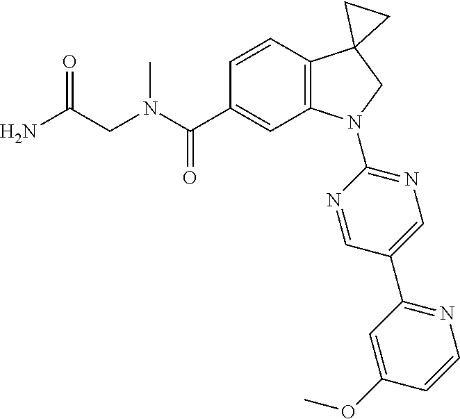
C(C1=CC2=C(C=C1)C1(CN2C2=NC=C(C3=NC=CC(OC)=C3)C=N2)CC1)(=O)N(C)CC(N)=O
